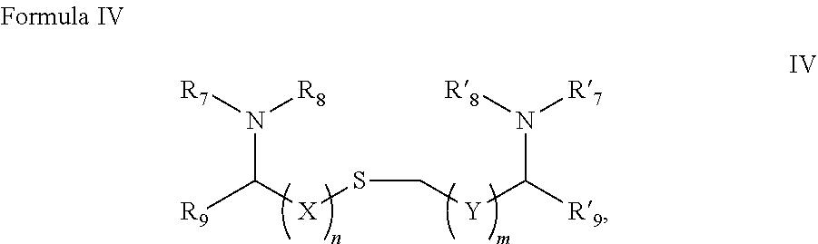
N(C([X]SC[Y]C([R9])N([R8])[R7])[R9])([R8])[R7]
